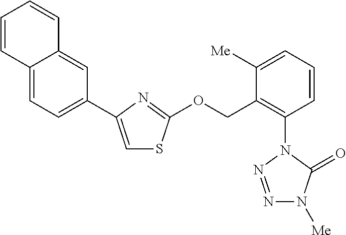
C1=C(C2=CC=C3C(=C2)C=CC=C3)N=C(OCC2=C(N3N=NN([Me])C3=O)C=CC=C2[Me])S1
